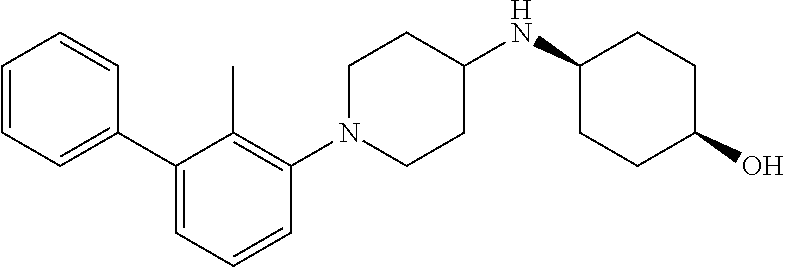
C1=CC=CC(C2=CC=CC(N3CCC(NC4CCC(O)CC4)CC3)=C2C)=C1
